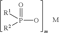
OP([R2])([R1])=O.[M]
